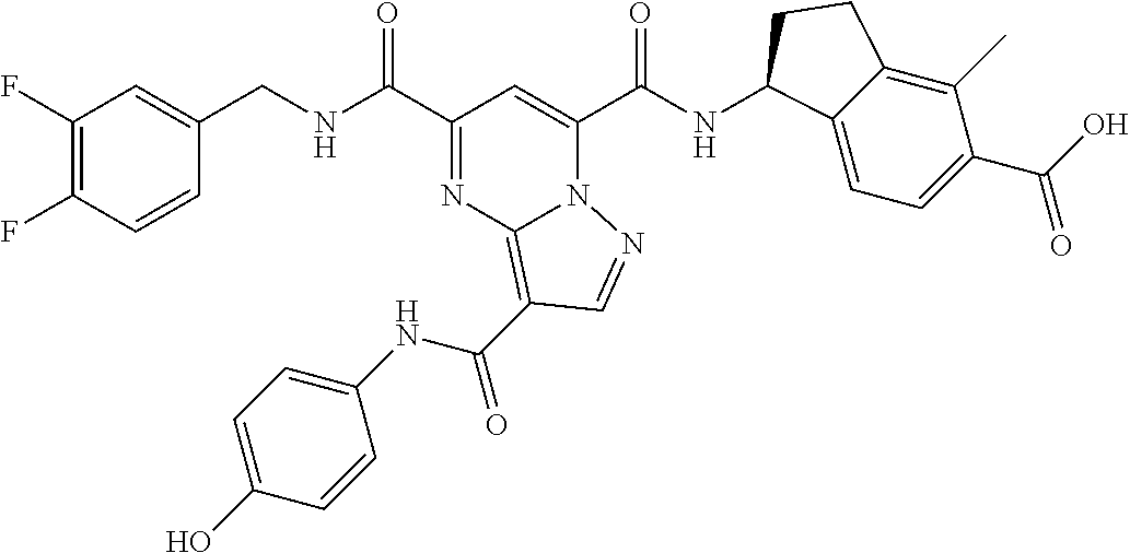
C1(F)=C(F)C=CC(CNC(C2=NC3=C(C(=O)NC4=CC=C(O)C=C4)C=NN3C(C(NC3C4=CC=C(C(O)=O)C(C)=C4CC3)=O)=C2)=O)=C1
